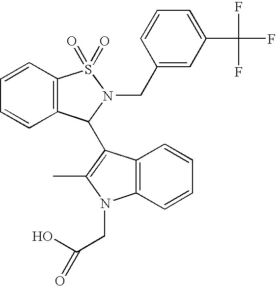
C12=C(C=CC=C1)N(CC(O)=O)C(C)=C2C1C2=C(C=CC=C2)S(=O)(=O)N1CC1=CC(C(F)(F)F)=CC=C1
